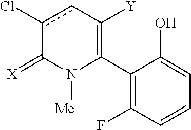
C1(C2=C([Y])cc(Cl)C(=[X])N2[Me])=C(F)C=CC=C1O
